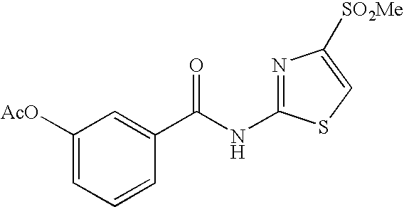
C1([AcO])=CC=CC(C(NC2=NC([SO2Me])=CS2)=O)=C1
